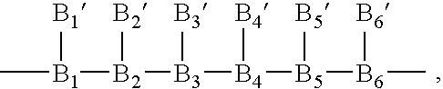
C[B1]([B1])[B2]([B2])[B3]([B3])[B4]([B4])[B5]([B5])[B6]([B6])C
